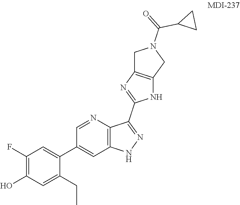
C1(F)=C(O)C=C(CC)C(C2=CC3=C(N=C2)C(C2=NC4=C(N2)CN(C(=O)C2CC2)C4)=NN3)=C1
